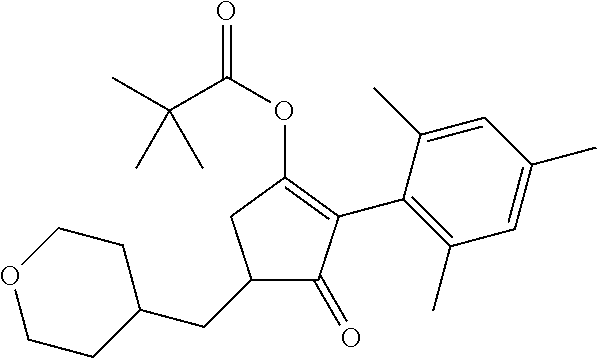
C1CC(CC2C(=O)C(C3=C(C)C=C(C)C=C3C)=C(OC(C(C)(C)C)=O)C2)CCO1
